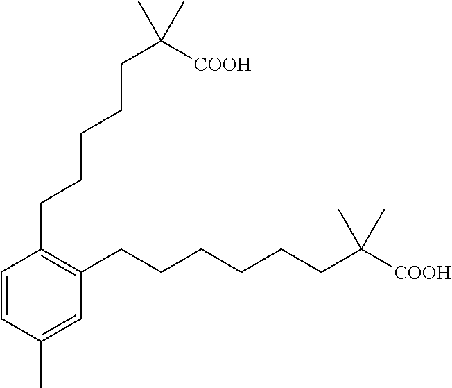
C1(CCCCCC([COOH])(C)C)=C(CCCCCCC([COOH])(C)C)C=C(C)C=C1
